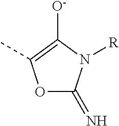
O1C(=N)N([R])C([O-])=C1C
